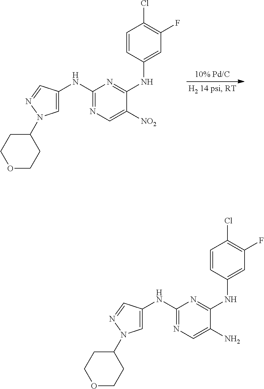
C1(NC2=CN(C3CCOCC3)N=C2)=NC=C([NO2])C(NC2=CC(F)=C(Cl)C=C2)=N1.C1(NC2=CN(C3CCOCC3)N=C2)=NC=C(N)C(NC2=CC(F)=C(Cl)C=C2)=N1
